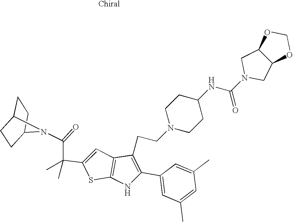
C1C2CCC(C1)N2C(=O)C(C1=CC2=C(S1)NC(C1=CC(C)=CC(C)=C1)=C2CCN1CCC(NC(=O)N2CC3C(C2)OCO3)CC1)(C)C
